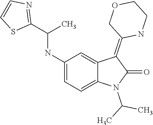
S1C(C(C)NC2=CC=C3C(=C2)C(=C2COCCN2)C(=O)N3C(C)C)=NC=C1
